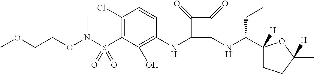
C1(Cl)=C(S(=O)(=O)N(OCCOC)C)C(O)=C(NC2=C(NC(C3([H])CCC(C)([H])O3)CC)C(=O)C2=O)C=C1
